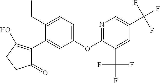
C1(=O)C(C2=CC(OC3=NC=C(C(F)(F)F)C=C3C(F)(F)F)=CC=C2CC)=C(O)CC1
